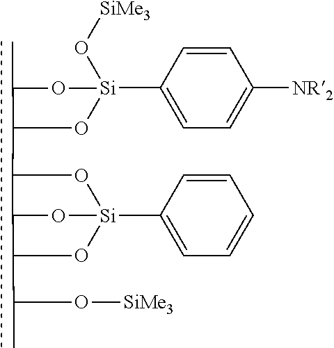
C1=CC([Si]2(O[SiMe3])OC(C)C(C3O[Si]4(C5=CC=CC=C5)OC3C(C(O[SiMe3])C)O4)O2)=CC=C1[NR2]
